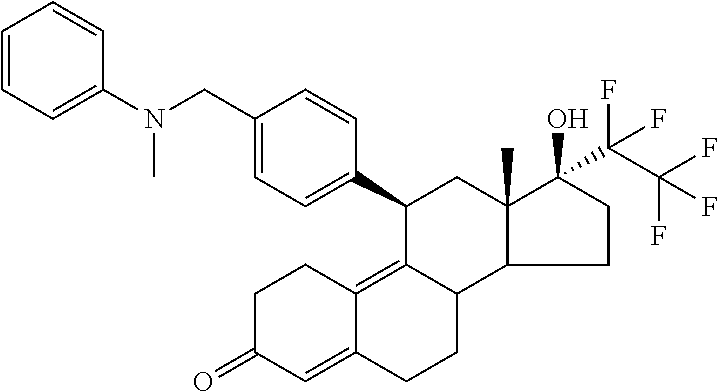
C1C(=O)C=C2C(=C3C(CC2)C2C(C)(CC3C3=CC=C(CN(C4=CC=CC=C4)C)C=C3)C(O)(C(C(F)(F)F)(F)F)CC2)C1
